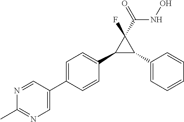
C1(C2=CC=C(C3=CN=C(C)N=C3)C=C2)C(C2=CC=CC=C2)C1(F)C(NO)=O
